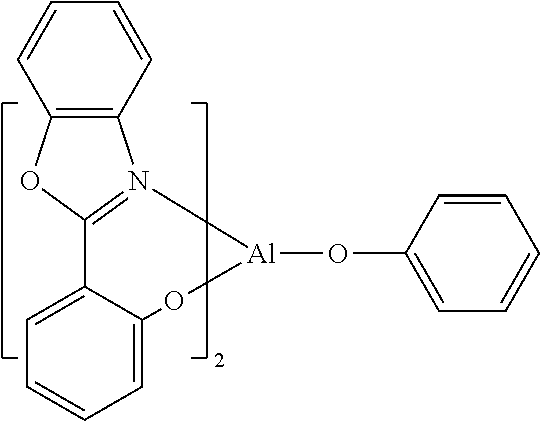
C1=C2C(=CC=C1)O[Al](OC1=CC=CC=C1)N1=C2OC2=C1C=CC=C2
